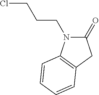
C1(=O)N(CCCCl)C2=C(C1)C=CC=C2
